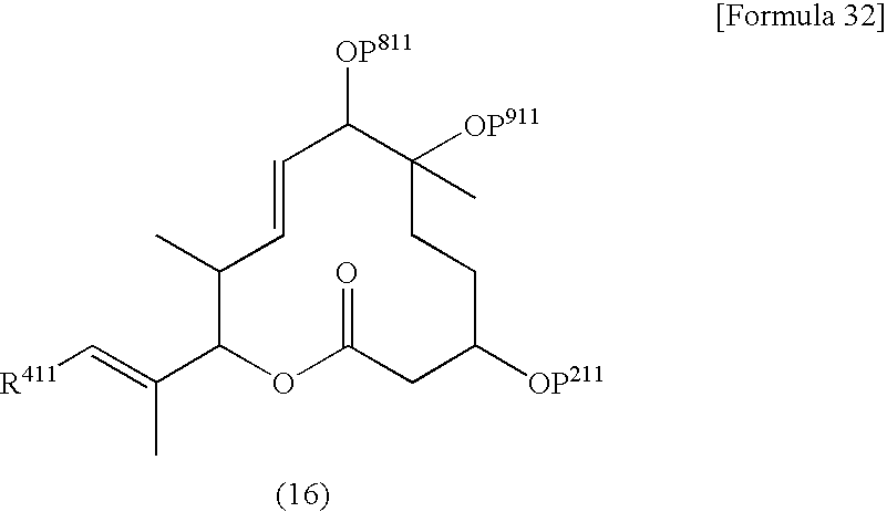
[R411]C=C(C)C1C(C)C=CC([OP811])C([OP911])(C)CCC([OP211])CC(=O)O1
